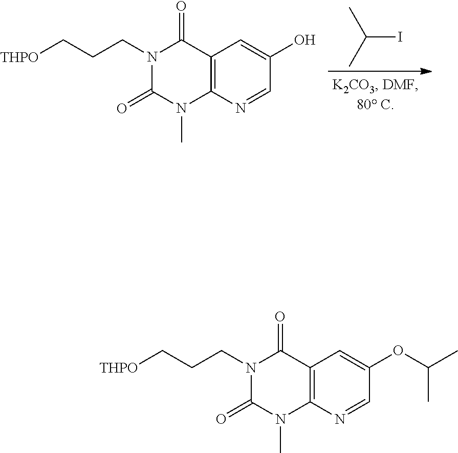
IC(C)C.C12=C(N=CC(O)=C1)N(C)C(=O)N(CCC[THPO])C2=O.C12=C(N=CC(OC(C)C)=C1)N(C)C(=O)N(CCC[THPO])C2=O
